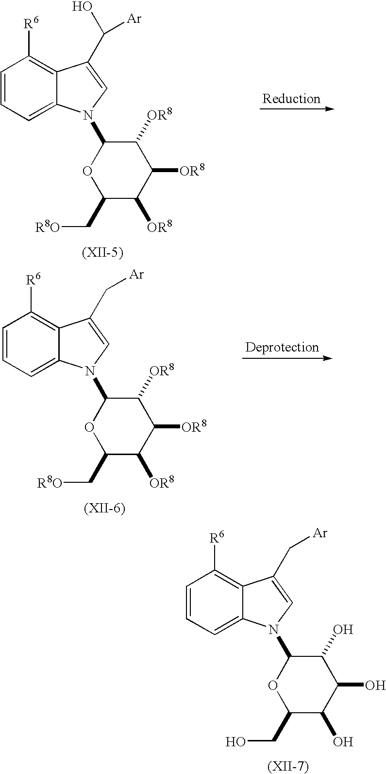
C1=CC=C2C(=C1[R6])C(C[Ar])=CN2C1OC(CO)C(O)C(O)C1O.C1=CC=C2C(=C1[R6])C(C(O)[Ar])=CN2C1OC(C[R8O])C([OR8])C([OR8])C1[OR8].C1=CC=C2C(=C1[R6])C(C[Ar])=CN2C1OC(C[R8O])C([OR8])C([OR8])C1[OR8]
